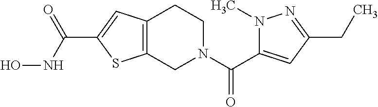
C12=C(CN(C(C3=CC(CC)=NN3C)=O)CC1)SC(C(NO)=O)=C2
